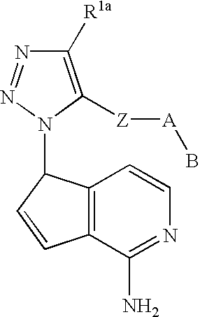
C1([R1a])=C([Z][A]B)N(C2C3=C(C=C2)C(N)=NC=C3)N=N1
